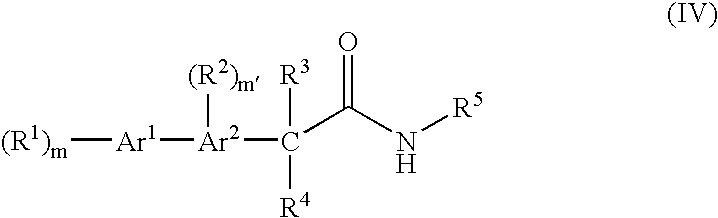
[(R1)m][Ar1][Ar2](C(C(N[R5])=O)([R4])[R3])[(R2)m]
